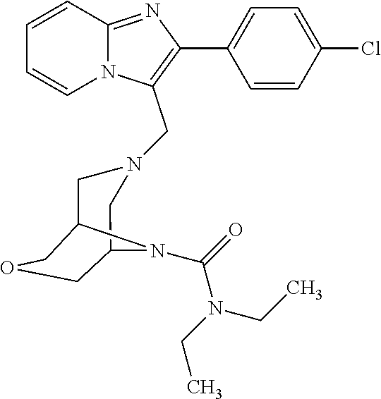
C1=CC=CN2C1=NC(C1=CC=C(Cl)C=C1)=C2CN1CC2COCC(C1)N2C(=O)N(CC)CC
